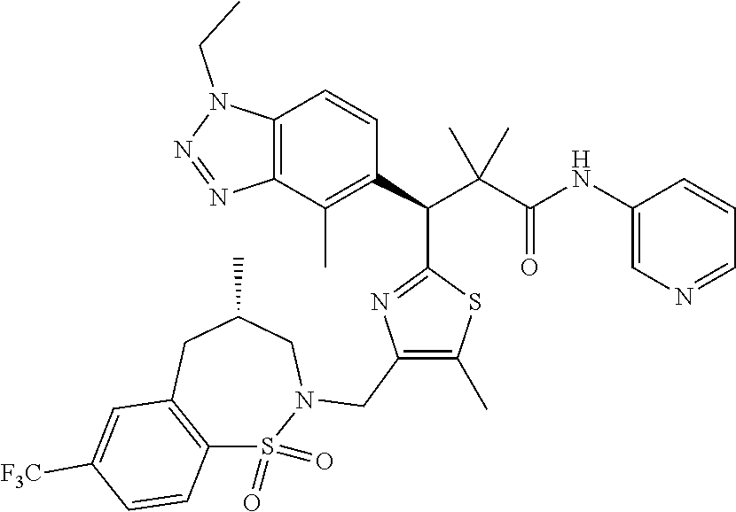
C12=C(C(C)=C(C(C(C(NC3=CN=CC=C3)=O)(C)C)C3=NC(CN4S(=O)(=O)C5=C(CC(C)C4)C=C([F3C])C=C5)=C(C)S3)C=C1)N=NN2CC
